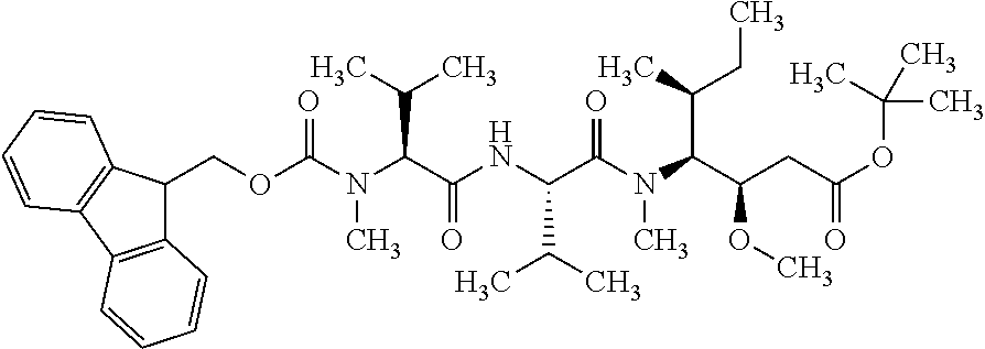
C(OC(N(C(C(NC(C(N(C(C(CC(=O)OC(C)(C)C)OC)C(C)CC)C)=O)C(C)C)=O)C(C)C)C)=O)C1C2=C(C3=C1C=CC=C3)C=CC=C2
